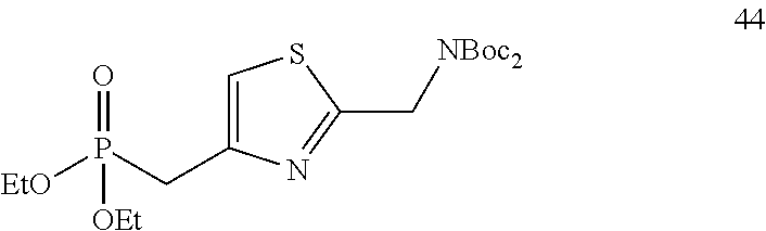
C1=C(CP([EtO])(=O)[OEt])N=C(C[NBoc2])S1
